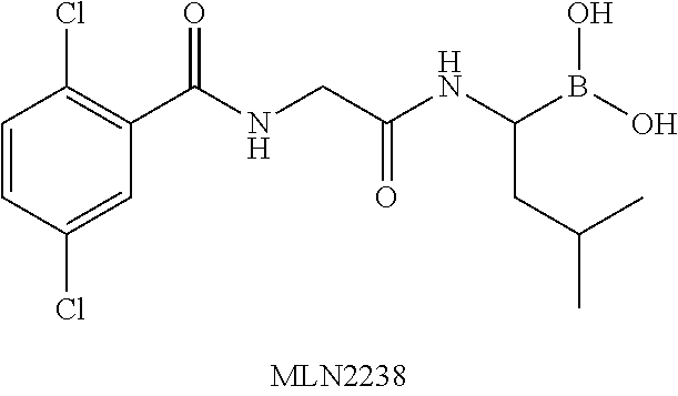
C1=CC(Cl)=CC(C(NCC(NC(B(O)O)CC(C)C)=O)=O)=C1Cl
